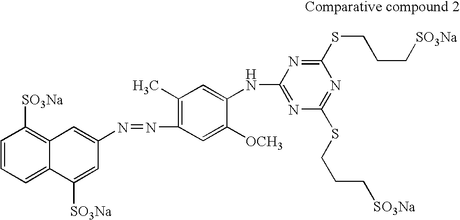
C1=CC=C2C(=C1[SO3Na])C=C(N=NC1=C(C)C=C(NC3=NC(SCCC[SO3Na])=NC(SCCC[SO3Na])=N3)C([OCH3])=C1)C=C2[SO3Na]
